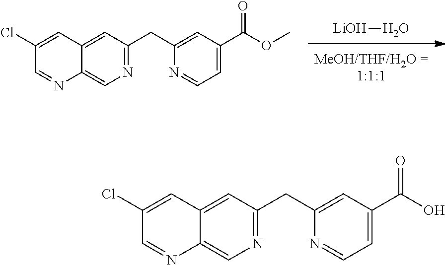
[LiOH]O.C1(CC2=CC(C(OC)=O)=CC=N2)=NC=C2C(=C1)C=C(Cl)C=N2.C1(CC2=CC(C(O)=O)=CC=N2)=NC=C2C(=C1)C=C(Cl)C=N2
